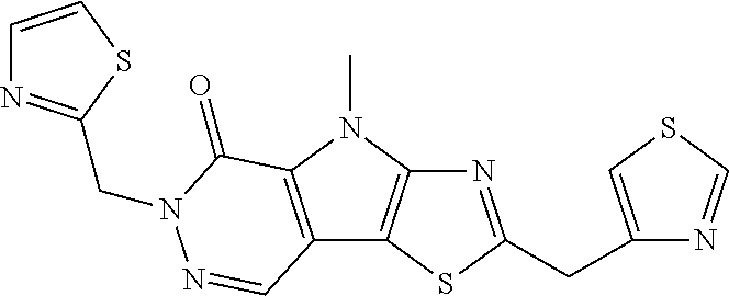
N1=C(CC2=CSC=N2)SC2=C1N(C)C1=C2C=NN(CC2=NC=CS2)C1=O
